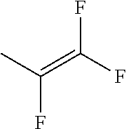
CC(=C(F)F)F
